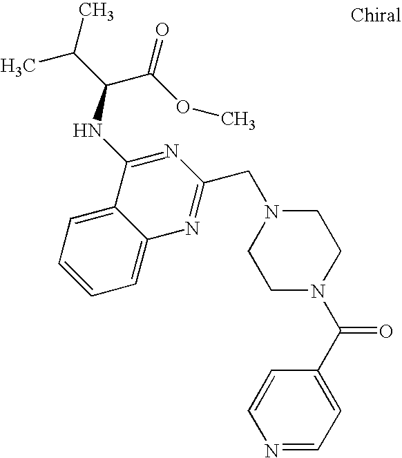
C1=C2C(=CC=C1)C(NC(C(C)C)C(OC)=O)=NC(CN1CCN(C(C3=CC=NC=C3)=O)CC1)=N2
